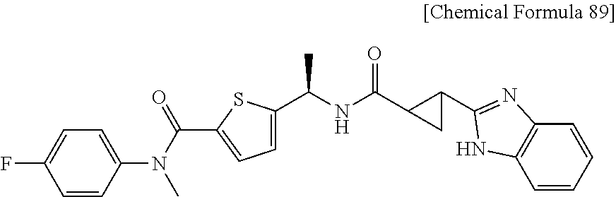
C1=C(C(NC(C2CC2C2=NC3=C(C=CC=C3)N2)=O)C)SC(C(N(C2=CC=C(F)C=C2)C)=O)=C1
